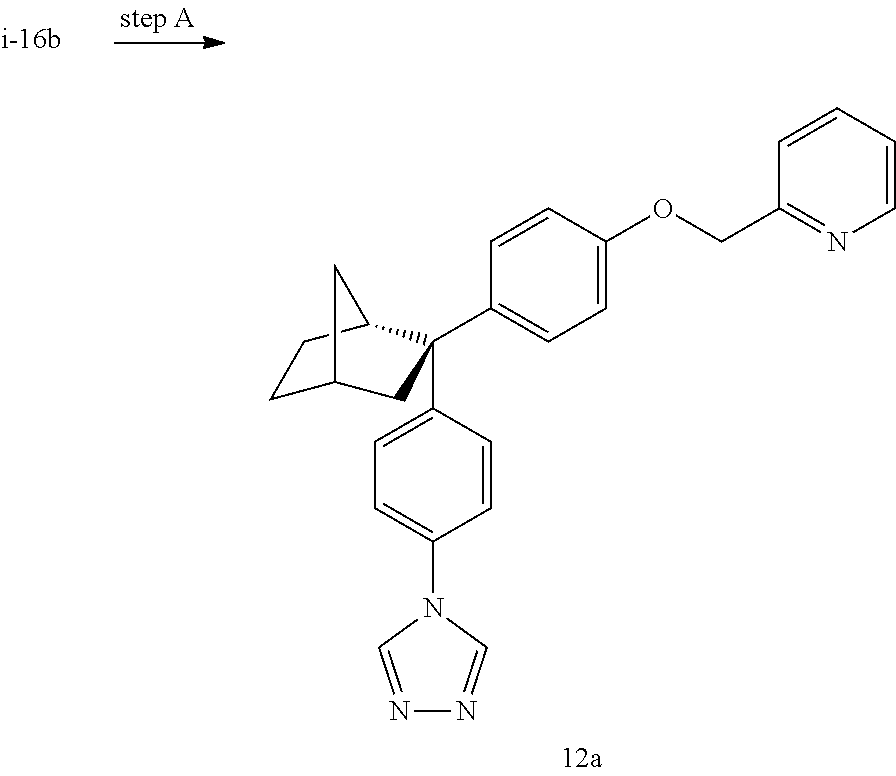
C1=CC(OCC2=NC=CC=C2)=CC=C1C1(C2=CC=C(N3C=NN=C3)C=C2)CC2CCC1C2
